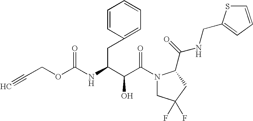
C(C(N1CC(F)(F)CC1C(NCC1=CC=CS1)=O)=O)(O)C(CC1=CC=CC=C1)NC(=O)OCC#C
